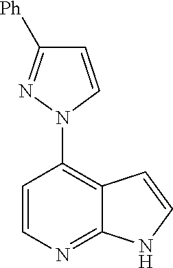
C12=C(N3C=CC([Ph])=N3)C=CN=C1NC=C2
